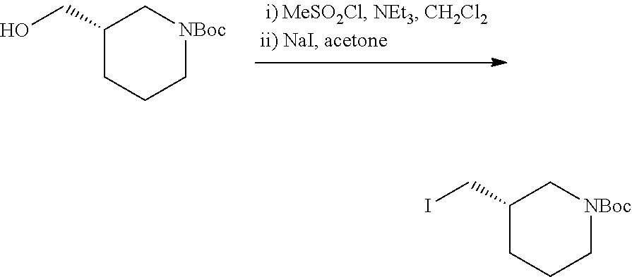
C1(CO)CCC[NBoc]C1.C1(CI)CCC[NBoc]C1
